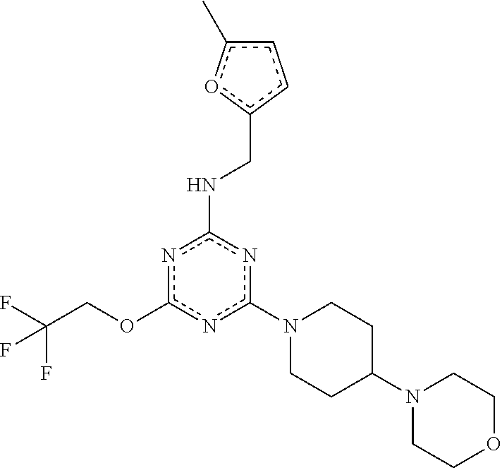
c1(N2CCC(N3CCOCC3)CC2)nc(NCc2ccc(C)o2)nc(OCC(F)(F)F)n1
